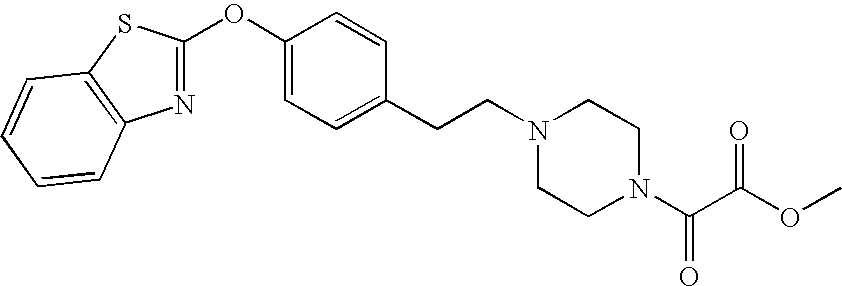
O(C1=CC=C(CCN2CCN(C(C(OC)=O)=O)CC2)C=C1)C1=NC2=C(S1)C=CC=C2
